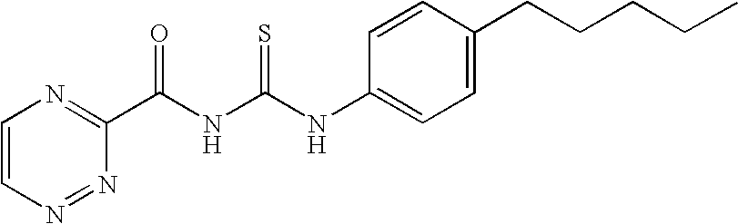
N(C(NC(=O)C1=NC=CN=N1)=S)C1=CC=C(CCCCC)C=C1
